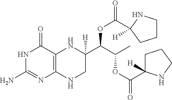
N1C(N)=NC2=C(C1=O)NC(C(C(C)OC(C1([H])CCCN1)=O)OC(C1([H])CCCN1)=O)([H])CN2
